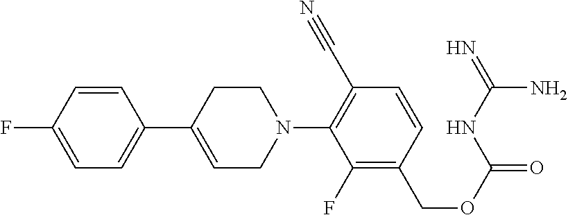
C1=CC(F)=CC=C1C1=CCN(C2=C(C#N)C=CC(COC(=O)NC(=N)N)=C2F)CC1
